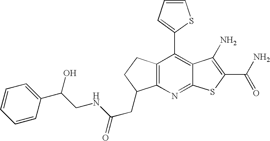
C12=C(C(C3=CC=CS3)=C3C(=N1)SC(C(N)=O)=C3N)CCC2CC(NCC(C1=CC=CC=C1)O)=O
